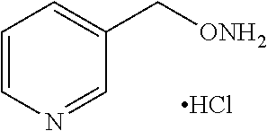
C1=CN=CC(C[ONH2])=C1.Cl
